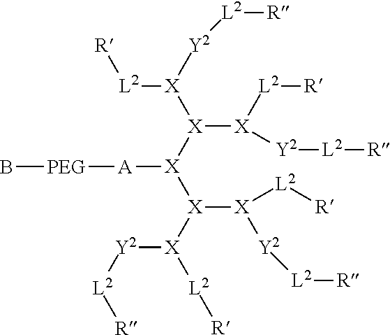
[X]([X]([X]([L2][R])[Y2][L2][R])[X]([Y2][L2][R])[L2][R])([X]([X]([L2][R])[Y2][L2][R])[X]([Y2][L2][R])[L2][R])[A][PEG]B
